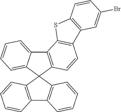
C12=C(C=CC=C1)C1(C3=C2C=CC=C3)C2=C(C3=CC=CC=C31)C1=C(C=C2)C2=C(S1)C=CC(Br)=C2
